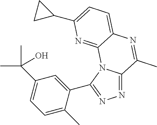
N1=C2N(C(C3=CC(C(C)(C)O)=CC=C3C)=N1)C1=NC(C3CC3)=CC=C1N=C2C
